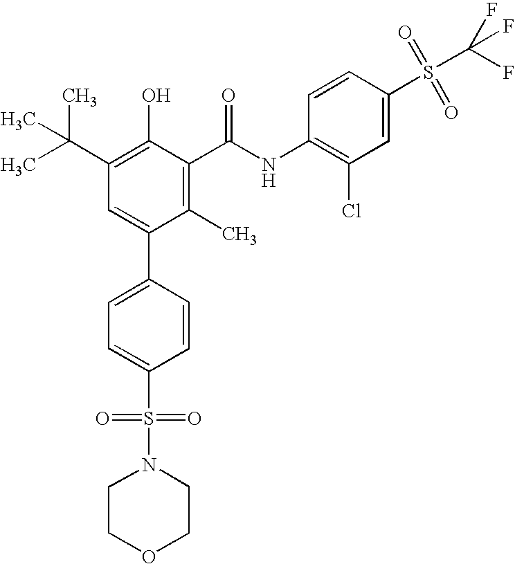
C1(C(C)(C)C)=C(O)C(C(NC2=C(Cl)C=C(S(C(F)(F)F)(=O)=O)C=C2)=O)=C(C)C(C2=CC=C(S(N3CCOCC3)(=O)=O)C=C2)=C1
